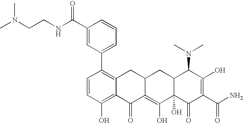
C1=CC(O)=C2C(=C1C1=CC=CC(C(NCCN(C)C)=O)=C1)CC1C(=C(O)C3(O)C(C1)C(N(C)C)C(O)=C(C(N)=O)C3=O)C2=O
